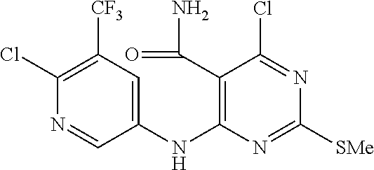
C1(Cl)=C([CF3])C=C(NC2=C(C(=O)N)C(Cl)=NC([SMe])=N2)C=N1
